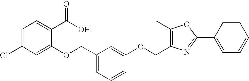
C1=C(Cl)C=C(OCC2=CC=CC(OCC3=C(C)OC(C4=CC=CC=C4)=N3)=C2)C(C(O)=O)=C1
